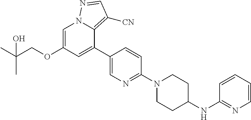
C1=CC=CN=C1NC1CCN(C2=NC=C(C3=CC(OCC(C)(O)C)=CN4C3=C([CN])C=N4)C=C2)CC1
